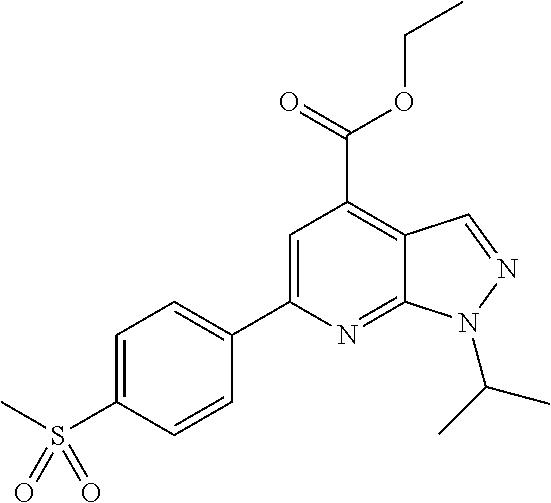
C1=C(S(C)(=O)=O)C=CC(C2=CC(C(=O)OCC)=C3C(=N2)N(C(C)C)N=C3)=C1
